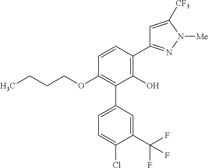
C1(OCCCC)=C(C2=CC=C(Cl)C(C(F)(F)F)=C2)C(O)=C(C2=NN([Me])C([CF3])=C2)C=C1
